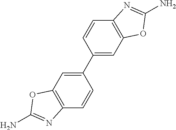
C1(C2=CC3=C(C=C2)N=C(N)O3)=CC2=C(C=C1)N=C(N)O2
